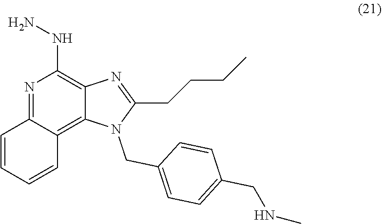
N1=C2C(=C3C(=C1NN)N=C(CCCC)N3CC1=CC=C(CNC)C=C1)C=CC=C2
